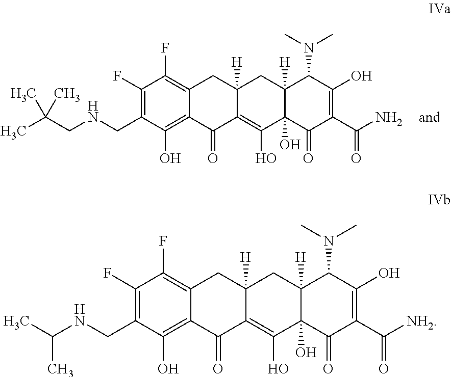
C1(F)=C(CNCC(C)(C)C)C(O)=C2C(=C1F)CC1([H])C(=C(O)C3(O)C([H])(C1)C(N(C)C)C(O)=C(C(N)=O)C3=O)C2=O.C1(F)=C(CNC(C)C)C(O)=C2C(=C1F)CC1([H])C(=C(O)C3(O)C([H])(C1)C(N(C)C)C(O)=C(C([NH2])=O)C3=O)C2=O
